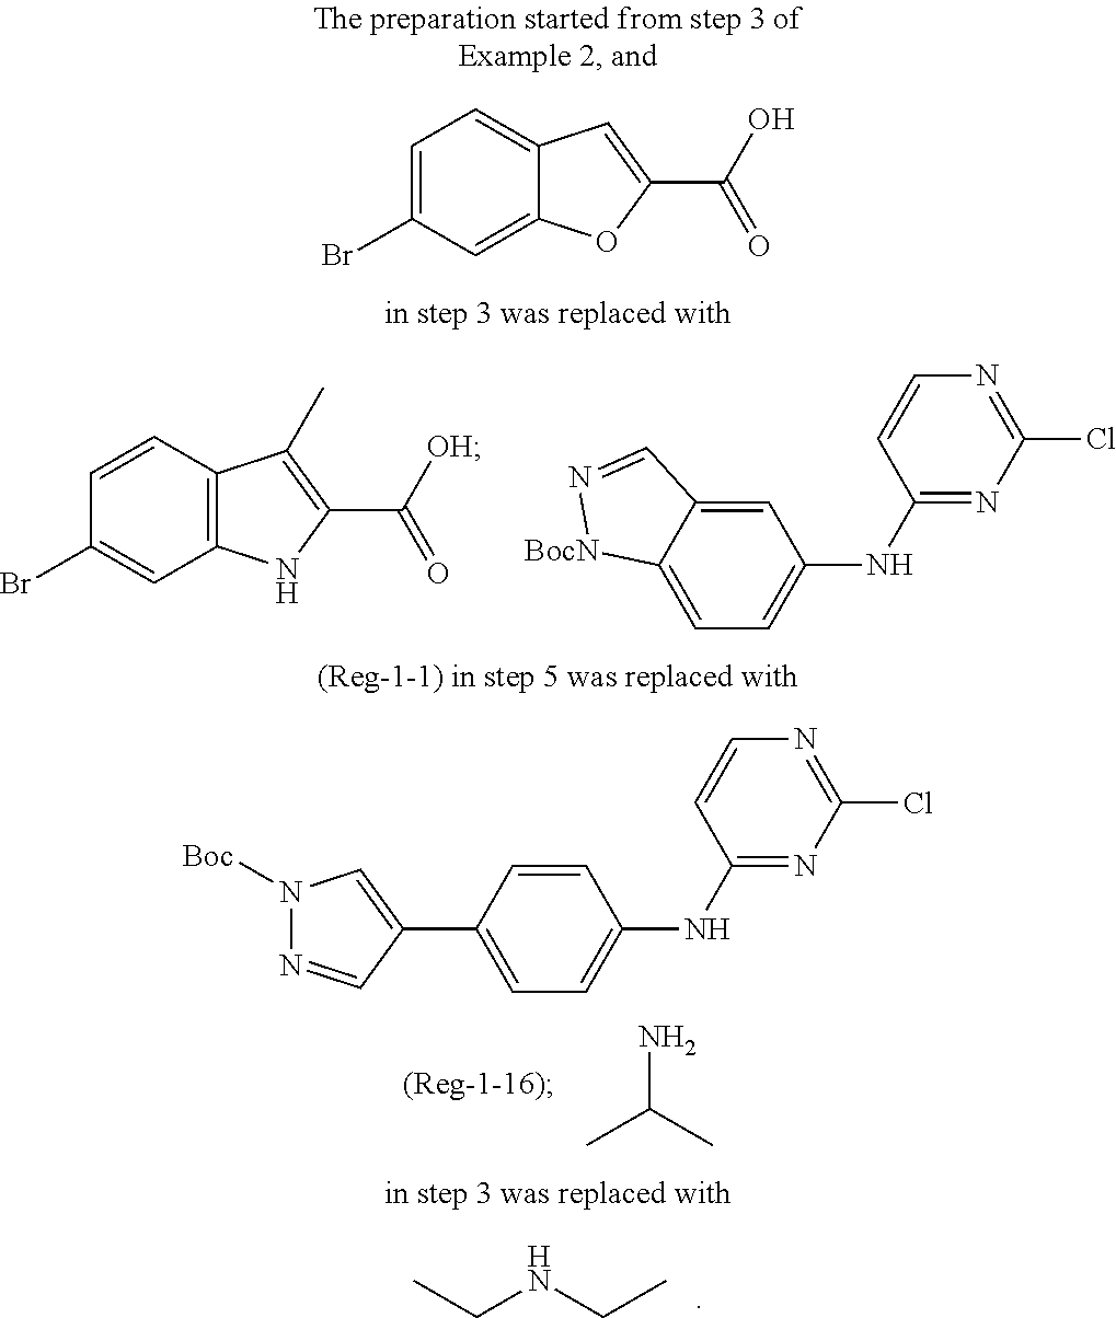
C(NCC)C.NC(C)C.C12=C(C=CC(Br)=C1)C(C)=C(C([OH])=O)N2.C1(NC2=CC=C3C(=C2)C=N[BocN]3)=NC(Cl)=NC=C1.C12=CC(Br)=CC=C1C=C(C(O)=O)O2.C1(NC2=CC=C(C3=CN([Boc])N=C3)C=C2)=NC(Cl)=NC=C1
